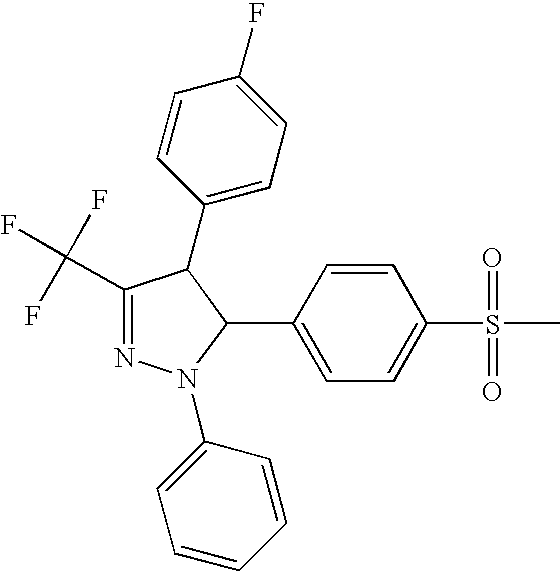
C1(C2C(C3=CC=C(F)C=C3)C(C(F)(F)F)=NN2C2=CC=CC=C2)=CC=C(S(C)(=O)=O)C=C1
